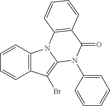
C1=CC2=C(C=C1)C(Br)=C1N2C2=C(C(=O)N1C1=CC=CC=C1)C=CC=C2
